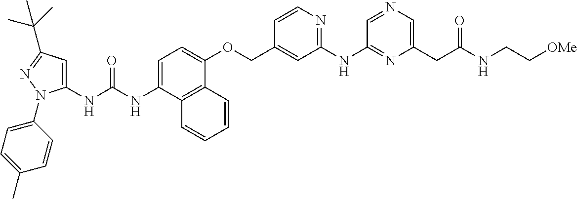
N(C(NC1=CC(C(C)(C)C)=NN1C1=CC=C(C)C=C1)=O)C1=CC=C(OCC2=CC(NC3=NC(CC(NCC[OMe])=O)=CN=C3)=NC=C2)C2=C1C=CC=C2
